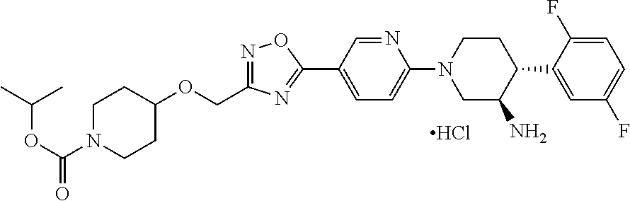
C(OC(N1CCC(OCC2=NOC(C3=CC=C(N4CC(N)C(C5=CC(F)=CC=C5F)CC4)N=C3)=N2)CC1)=O)(C)C.Cl
